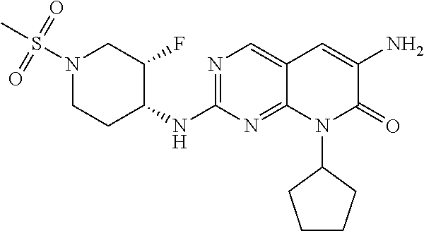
N1(S(C)(=O)=O)CCC(NC2=NC=C3C(=N2)N(C2CCCC2)C(=O)C(N)=C3)C(F)C1
